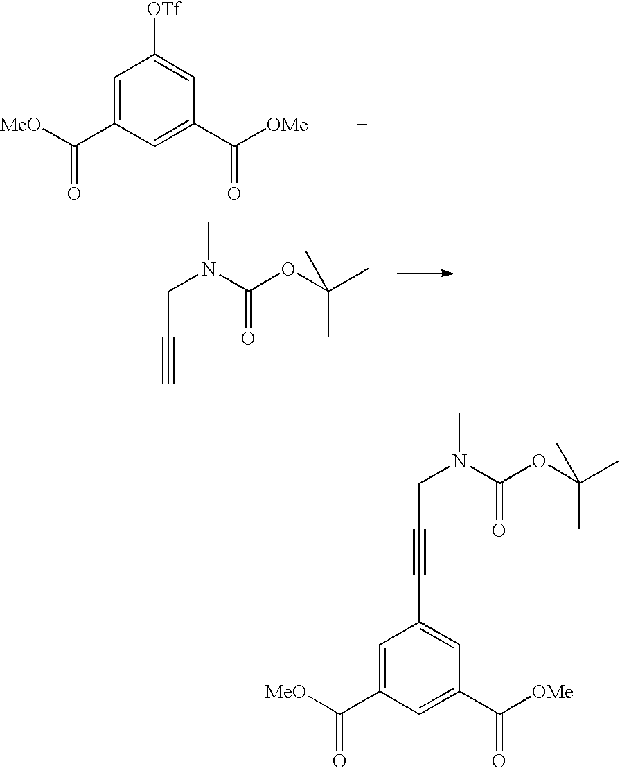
C1=C(C(=O)[MeO])C=C(C([OMe])=O)C=C1[OTf].CN(CC#C)C(OC(C)(C)C)=O.C1=C(C(=O)[MeO])C=C(C([OMe])=O)C=C1C#CCN(C(OC(C)(C)C)=O)C
